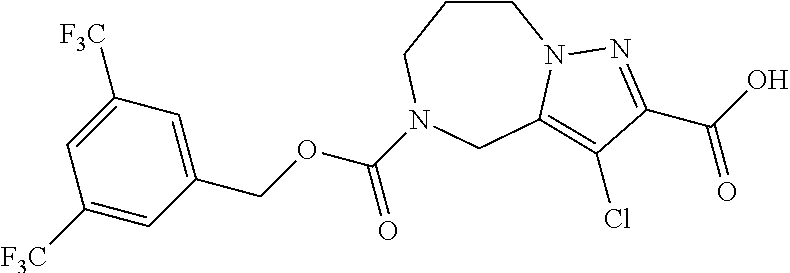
C1CCN(C(OCC2=CC([F3C])=CC([F3C])=C2)=O)CC2=C(Cl)C(C(O)=O)=NN12
